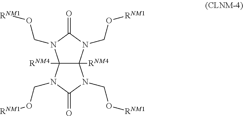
C12([RNM4])C([RNM4])(N(CO[RNM1])C(=O)N1CO[RNM1])N(CO[RNM1])C(=O)N2CO[RNM1]
